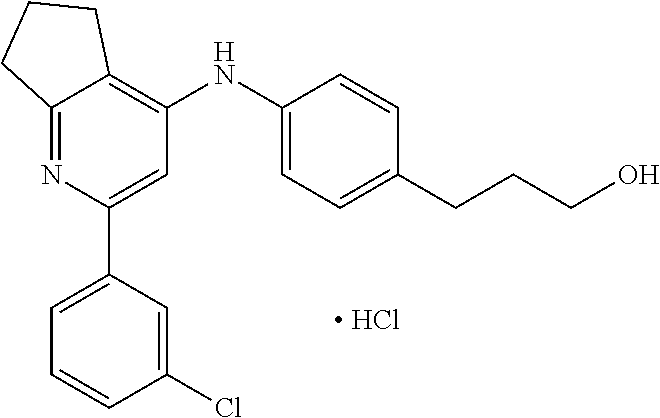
C12=NC(C3=CC=CC(Cl)=C3)=CC(NC3=CC=C(CCCO)C=C3)=C1CCC2.[ HCl]
